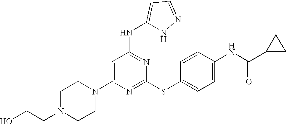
N1(C2=CC(NC3=CC=NN3)=NC(SC3=CC=C(NC(=O)C4CC4)C=C3)=N2)CCN(CCO)CC1
